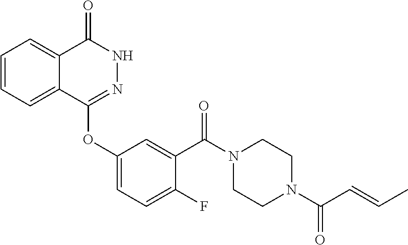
C1=CC=C2C(=C1)C(=O)NN=C2OC1=CC=C(F)C(C(N2CCN(C(C=CC)=O)CC2)=O)=C1
